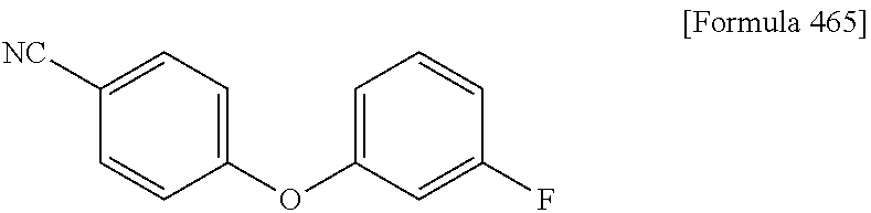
[NC]C1=CC=C(OC2=CC=CC(F)=C2)C=C1
